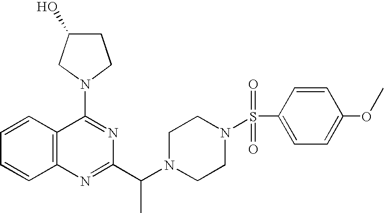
C1=CC2=C(C=C1)N=C(C(N1CCN(S(C3=CC=C(OC)C=C3)(=O)=O)CC1)C)N=C2N1CCC(O)C1
